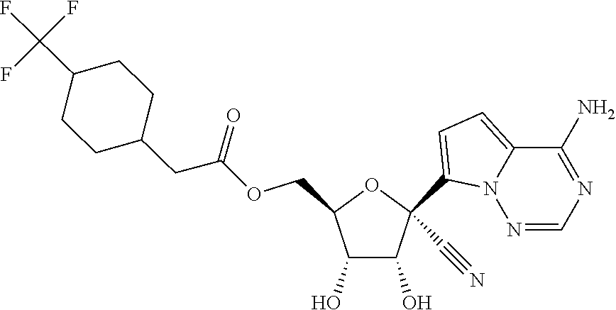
C1(O)C(O)C(COC(CC2CCC(C(F)(F)F)CC2)=O)OC1(C1=CC=C2N1N=CN=C2N)C#N
